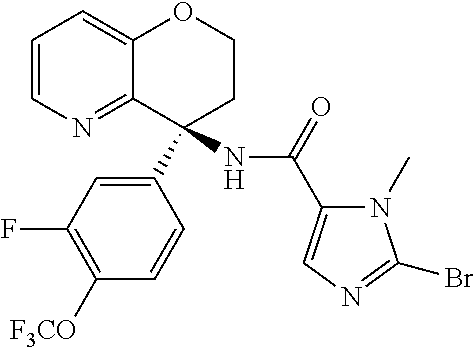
C1=CN=C2C(=C1)OCCC2(NC(=O)C1=CN=C(Br)N1C)C1=CC(F)=C([F3CO])C=C1
